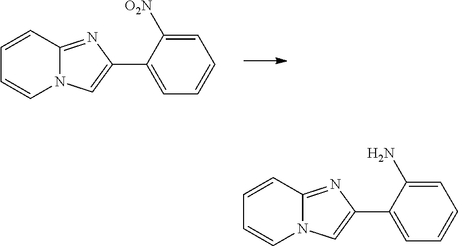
C12=NC(C3=CC=CC=C3[O2N])=CN1C=CC=C2.C12=NC(C3=CC=CC=C3N)=CN1C=CC=C2
